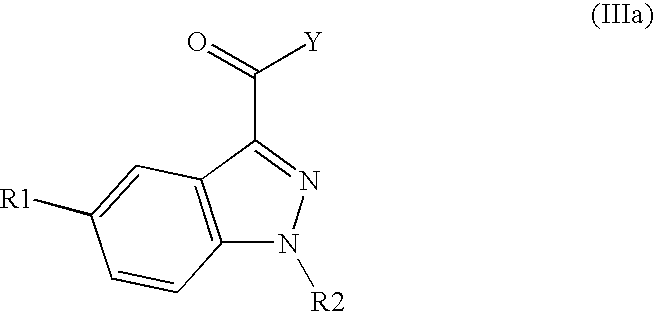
C12=C(C(C(=O)[Y])=NN1[R2])C=C([R1])C=C2
